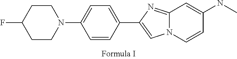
C12=NC(C3=CC=C(N4CCC(F)CC4)C=C3)=CN1C=CC(NC)=C2
